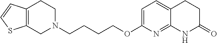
C1N(CCCCOC2=CC=C3C(=N2)NC(=O)CC3)CCC2=C1SC=C2
